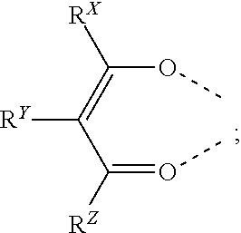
O(C(=C(C(=OC)[RZ])[RY])[RX])C
